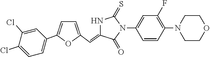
N1C(=CC2=CC=C(C3=CC=C(Cl)C(Cl)=C3)O2)C(=O)N(C2=CC(F)=C(N3CCOCC3)C=C2)C1=S
